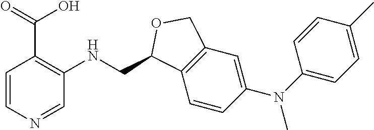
C(NC1=C(C(O)=O)C=CN=C1)C1C2=C(C=C(N(C3=CC=C(C)C=C3)C)C=C2)CO1
